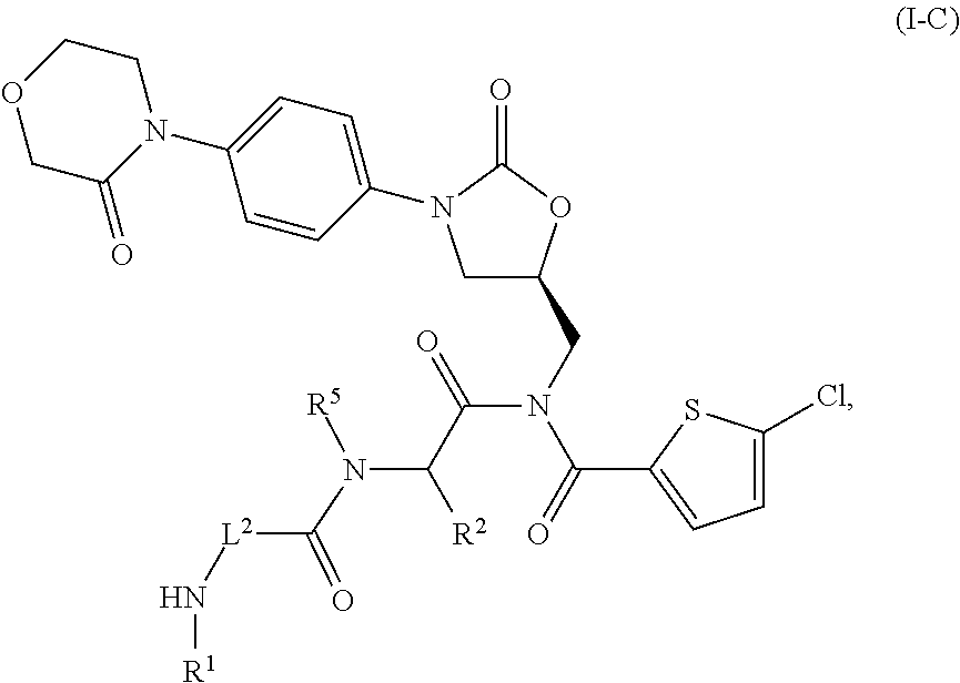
C1C(CN(C(=O)C2=CC=C(Cl)S2)C(=O)C(N(C(=O)[L2]N[R1])[R5])[R2])OC(=O)N1C1=CC=C(N2CCOCC2=O)C=C1
